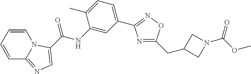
C1=CC=CC2=NC=C(C(NC3=CC(C4=NOC(CC5CN(C(OC)=O)C5)=N4)=CC=C3C)=O)N12
